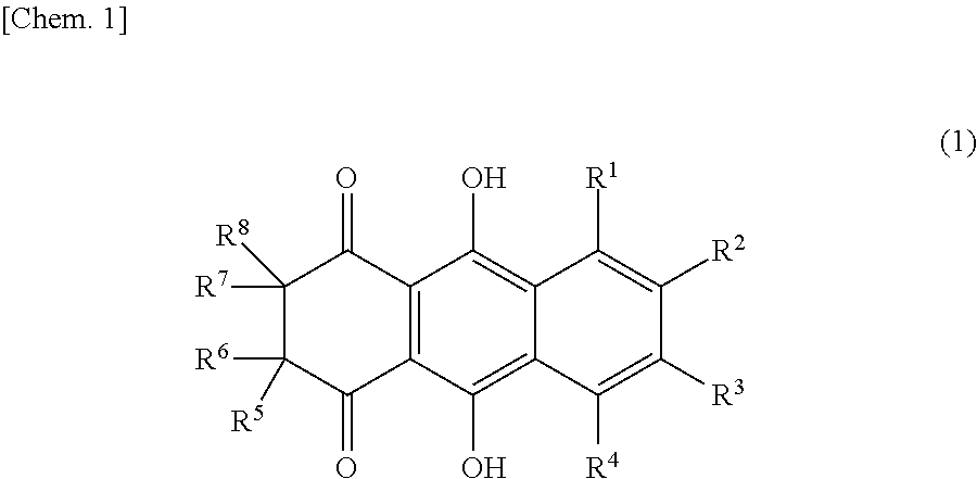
C1([R7])([R8])C([R6])([R5])C(=O)C2=C(C1=O)C(O)=C1C(=C2O)C([R4])=C([R3])C([R2])=C1[R1]
